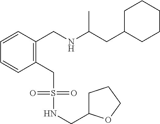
C1=CC=CC(CNC(CC2CCCCC2)C)=C1CS(NCC1CCCO1)(=O)=O
